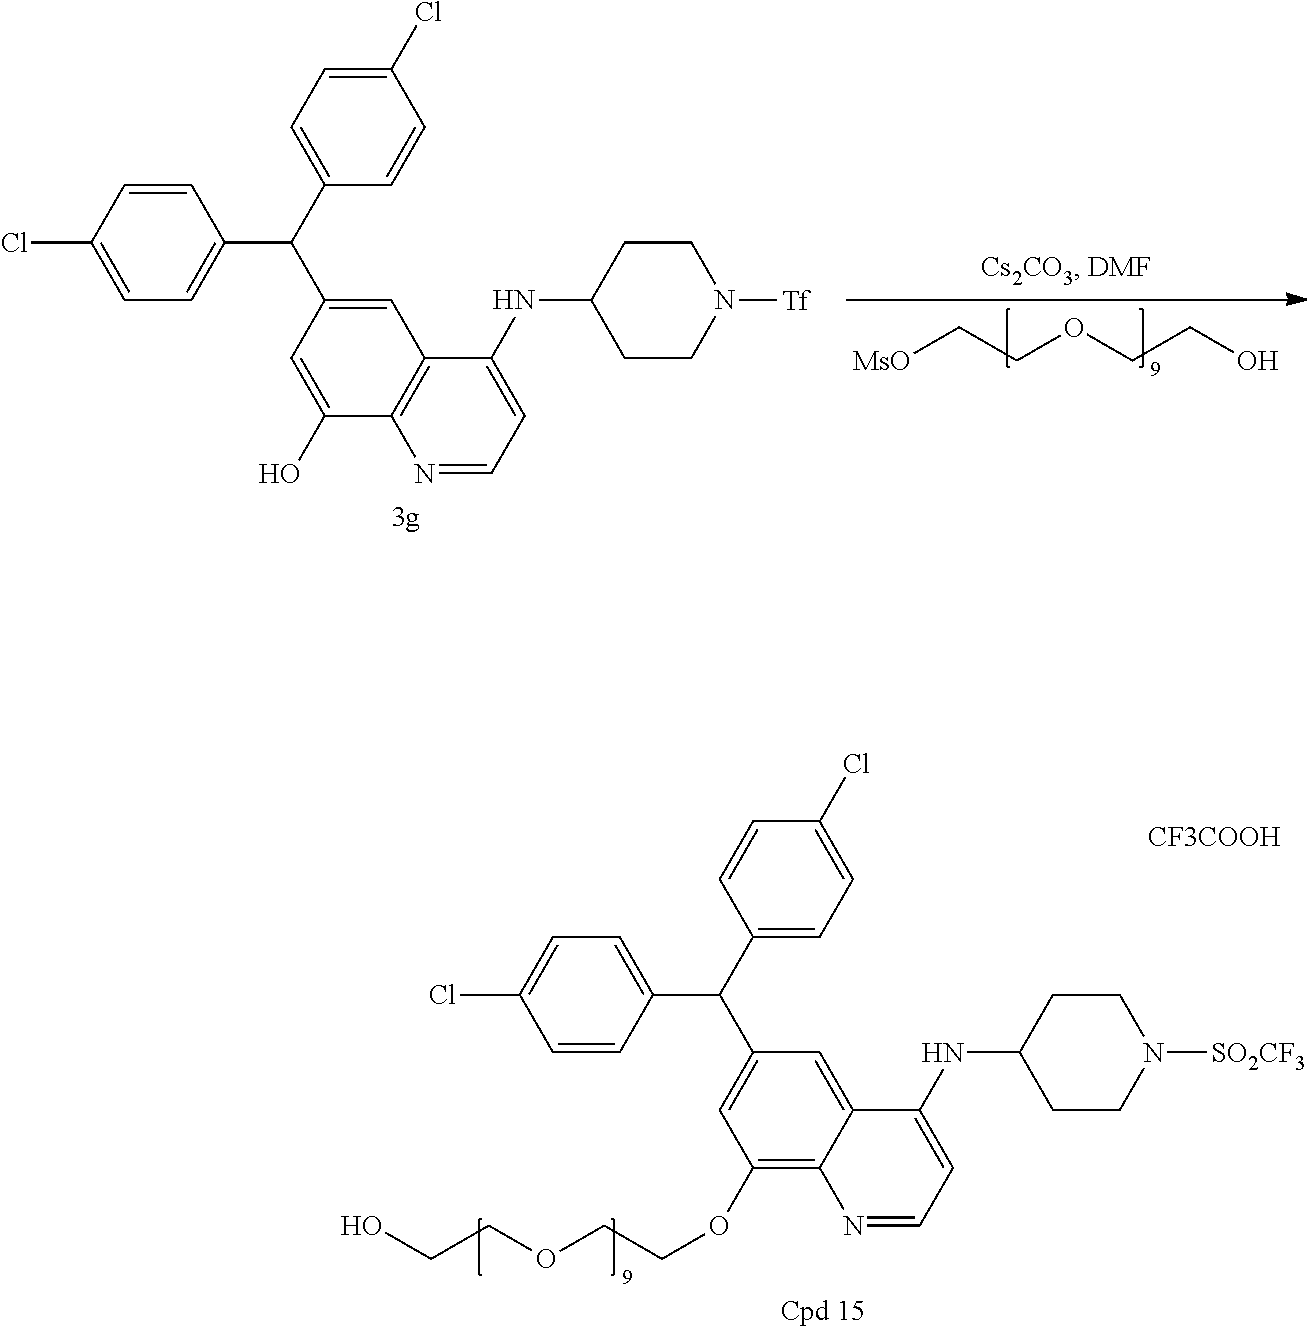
[MsO]CCOCCO.C1=CC(Cl)=CC=C1C(C1=CC2=C(C(O)=C1)N=CC=C2NC1CCN([Tf])CC1)C1=CC=C(Cl)C=C1.C1=C(C(C2=CC(OCCOCCO)=C3C(=C2)C(NC2CCN([SO2CF3])CC2)=CC=N3)C2=CC=C(Cl)C=C2)C=CC(Cl)=C1.[CF3COOH]
